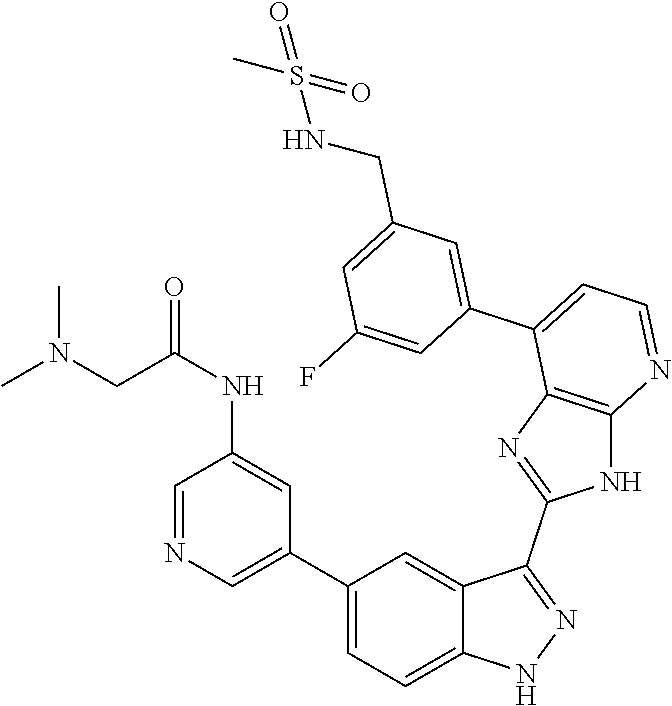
C1(C2=CC=C3C(=C2)C(C2=NC4=C(N2)N=CC=C4C2=CC(CNS(=O)(=O)C)=CC(F)=C2)=NN3)=CN=CC(NC(=O)CN(C)C)=C1
